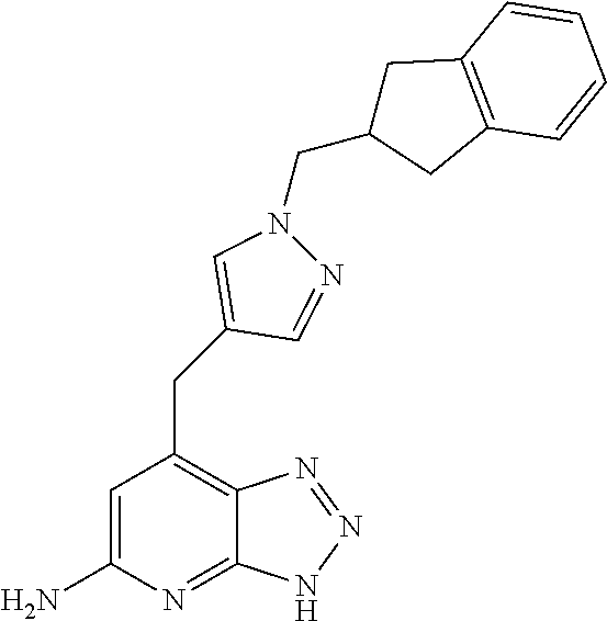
C1=C(N)N=C2C(=C1CC1=CN(CC3CC4=C(C3)C=CC=C4)N=C1)N=NN2
